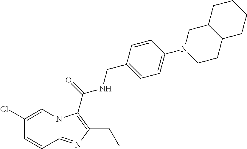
C1(Cl)=CN2C(=NC(CC)=C2C(=O)NCC2=CC=C(N3CCC4C(C3)CCCC4)C=C2)C=C1
